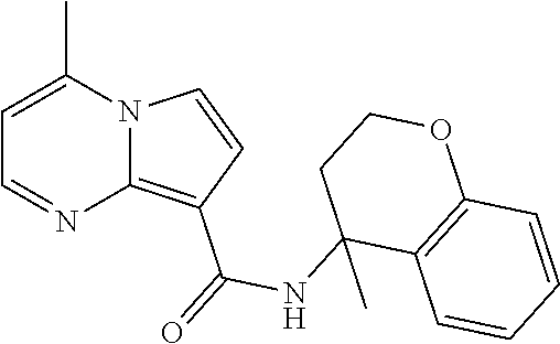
N12C(=C(C(=O)NC3(C)C4=C(OCC3)C=CC=C4)C=C1)N=CC=C2C
